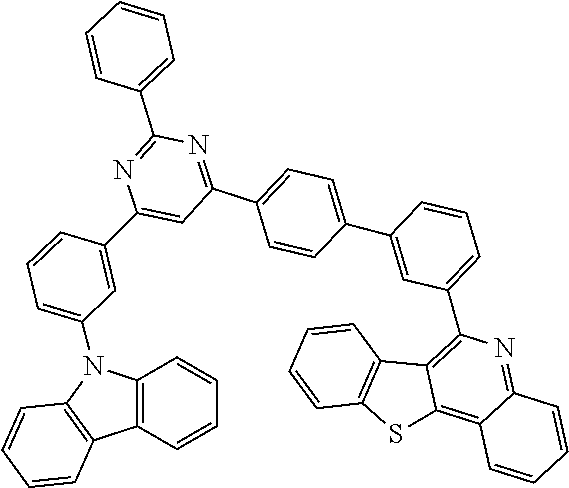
C1=CC=CC2=C1N(C1=CC=CC(C3=CC(C4=CC=C(C5=CC(C6=C7C8=C(SC7=C7C(=N6)C=CC=C7)C=CC=C8)=CC=C5)C=C4)=NC(C4=CC=CC=C4)=N3)=C1)C1=C2C=CC=C1
